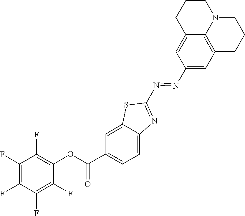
C1=C(N=NC2=NC3=CC=C(C(OC4=C(F)C(F)=C(F)C(F)=C4F)=O)C=C3S2)C=C2C3=C1CCCN3CCC2
